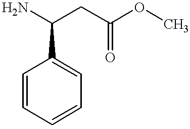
C1=CC=CC=C1C(N)CC(OC)=O
